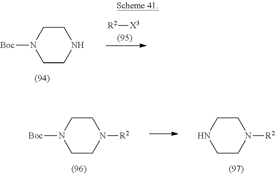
C1CNCCN1[Boc].[R2][X3].C1CN([R2])CCN1[Boc].C1CN([R2])CCN1
